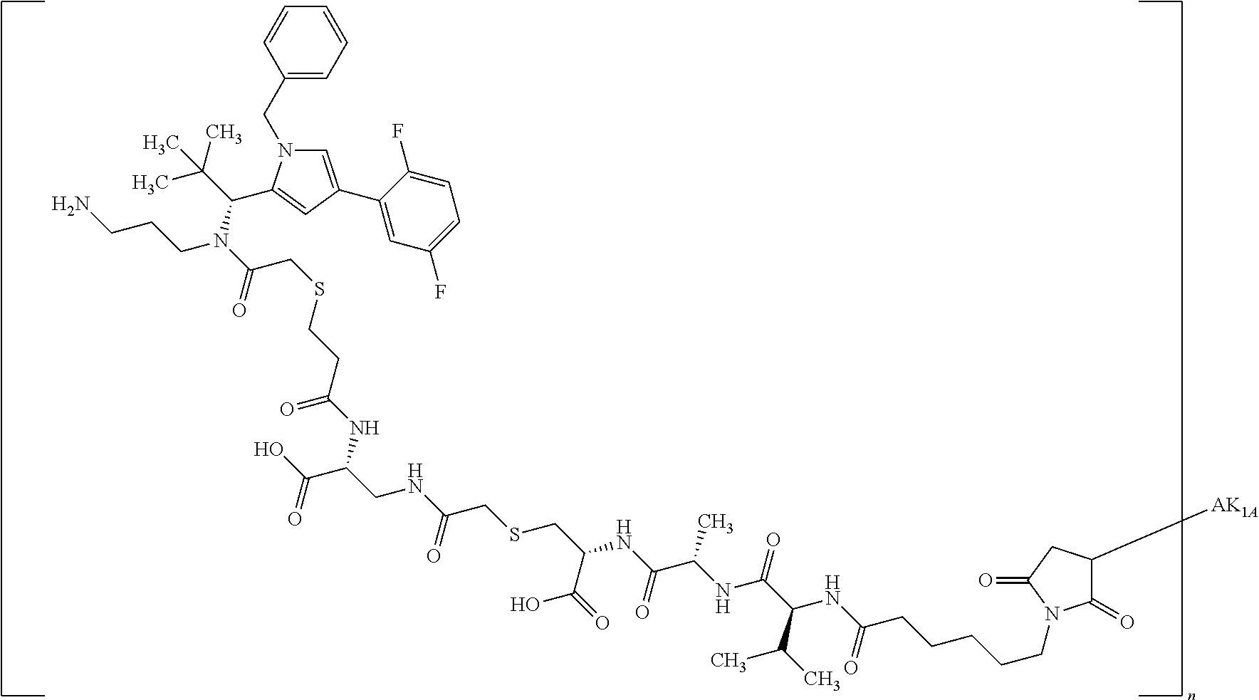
C1(CN2C=C(C3=CC(F)=CC=C3F)C=C2C(C(C)(C)C)N(C(CSCCC(NC(CNC(CSCC(NC(C(NC(C(NC(CCCCCN2C(=O)C([AK1A])CC2=O)=O)C(C)C)=O)C)=O)C(=O)O)=O)C(O)=O)=O)=O)CCCN)=CC=CC=C1
